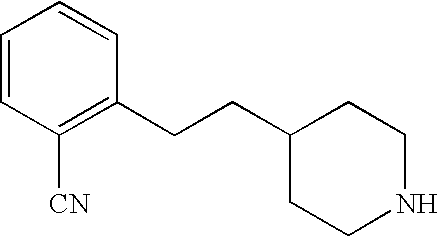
C1=CC([CN])=C(CCC2CCNCC2)C=C1
